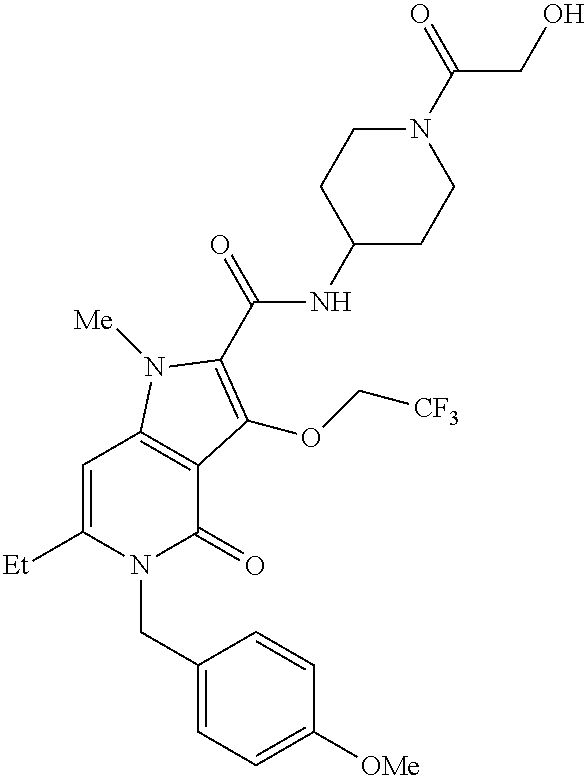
[Et]C1=CC2=C(C(=O)N1CC1=CC=C([OMe])C=C1)C(OC[CF3])=C(C(=O)NC1CCN(C(=O)CO)CC1)N2[Me]
